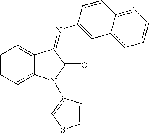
C1=CC=C2C(=C1)C(=NC1=CC3=CC=CN=C3C=C1)C(=O)N2C1=CSC=C1
